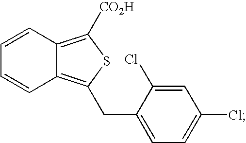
C1=CC2=C([CO2H])SC(CC3=CC=C(Cl)C=C3Cl)=C2C=C1
